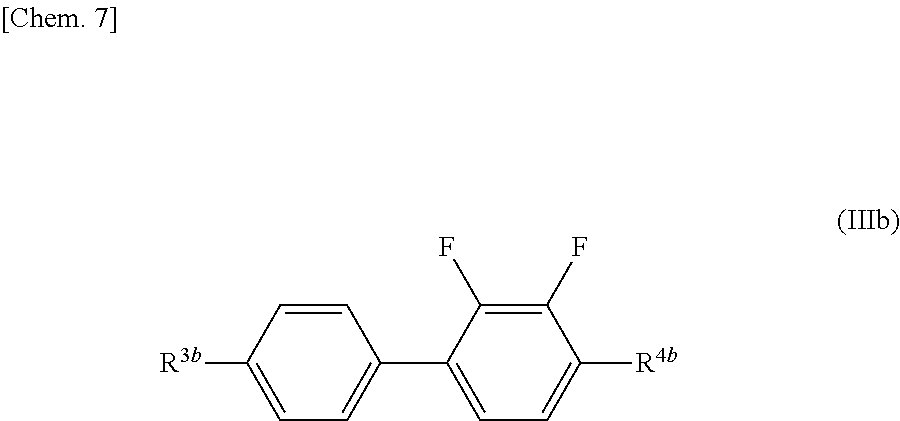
C1=C([R3b])C=CC(C2=CC=C([R4b])C(F)=C2F)=C1
